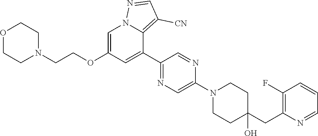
C1=C(OCCN2CCOCC2)C=C(C2=NC=C(N3CCC(CC4=C(F)C=CC=N4)(O)CC3)N=C2)C2=C([CN])C=NN12
